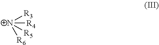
[N+]([R4])([R3])([R5])[R6]
